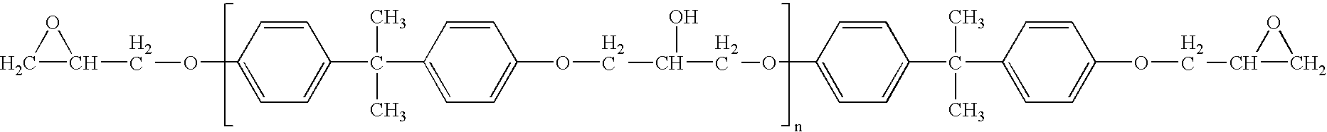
C1C(COC2=CC=C(C(C)(C)C3=CC=C(OCC(COC4=CC=C(C(C)(C)C5=CC=C(OCC6CO6)C=C5)C=C4)O)C=C3)C=C2)O1
